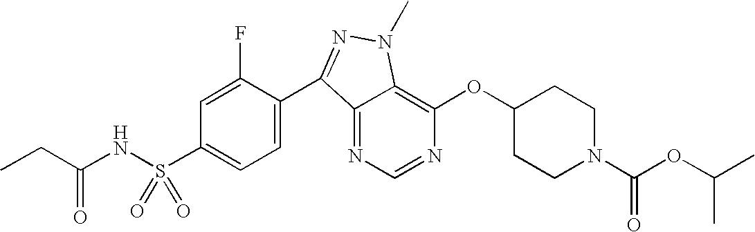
N1=CN=C2C(=C1OC1CCN(C(OC(C)C)=O)CC1)N(C)N=C2C1=CC=C(S(NC(CC)=O)(=O)=O)C=C1F
